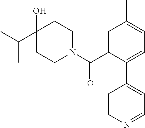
CC(C1(O)CCN(C(C2=CC(C)=CC=C2C2=CC=NC=C2)=O)CC1)C
